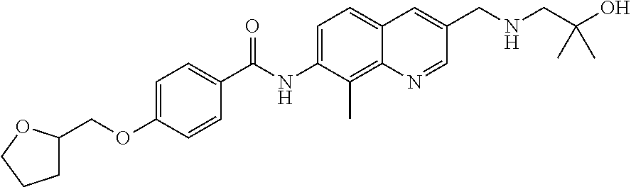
C1C(COC2=CC=C(C(NC3=CC=C4C(=C3C)N=CC(CNCC(O)(C)C)=C4)=O)C=C2)OCC1
